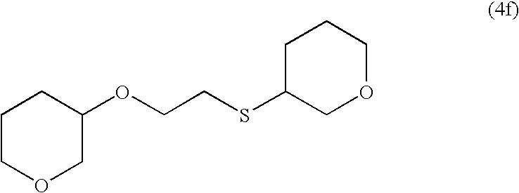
C1COCC(OCCSC2COCCC2)C1
